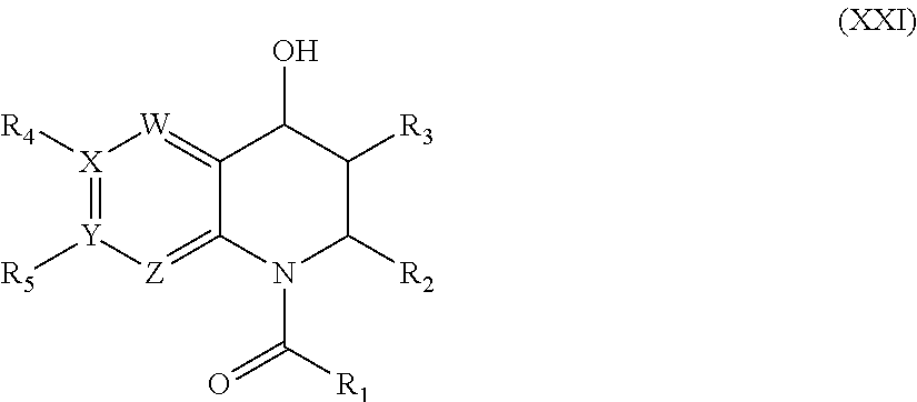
[X]1([R4])=[Y]([R5])[Z]=C2C(=[W]1)C(O)C([R3])C([R2])N2C([R1])=O
